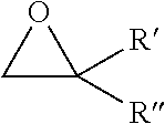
C1C([R])([R])O1
